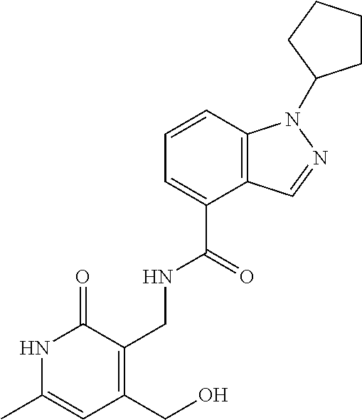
C1=CC2=C(C(C(=O)NCC3=C(CO)C=C(C)NC3=O)=C1)C=NN2C1CCCC1
